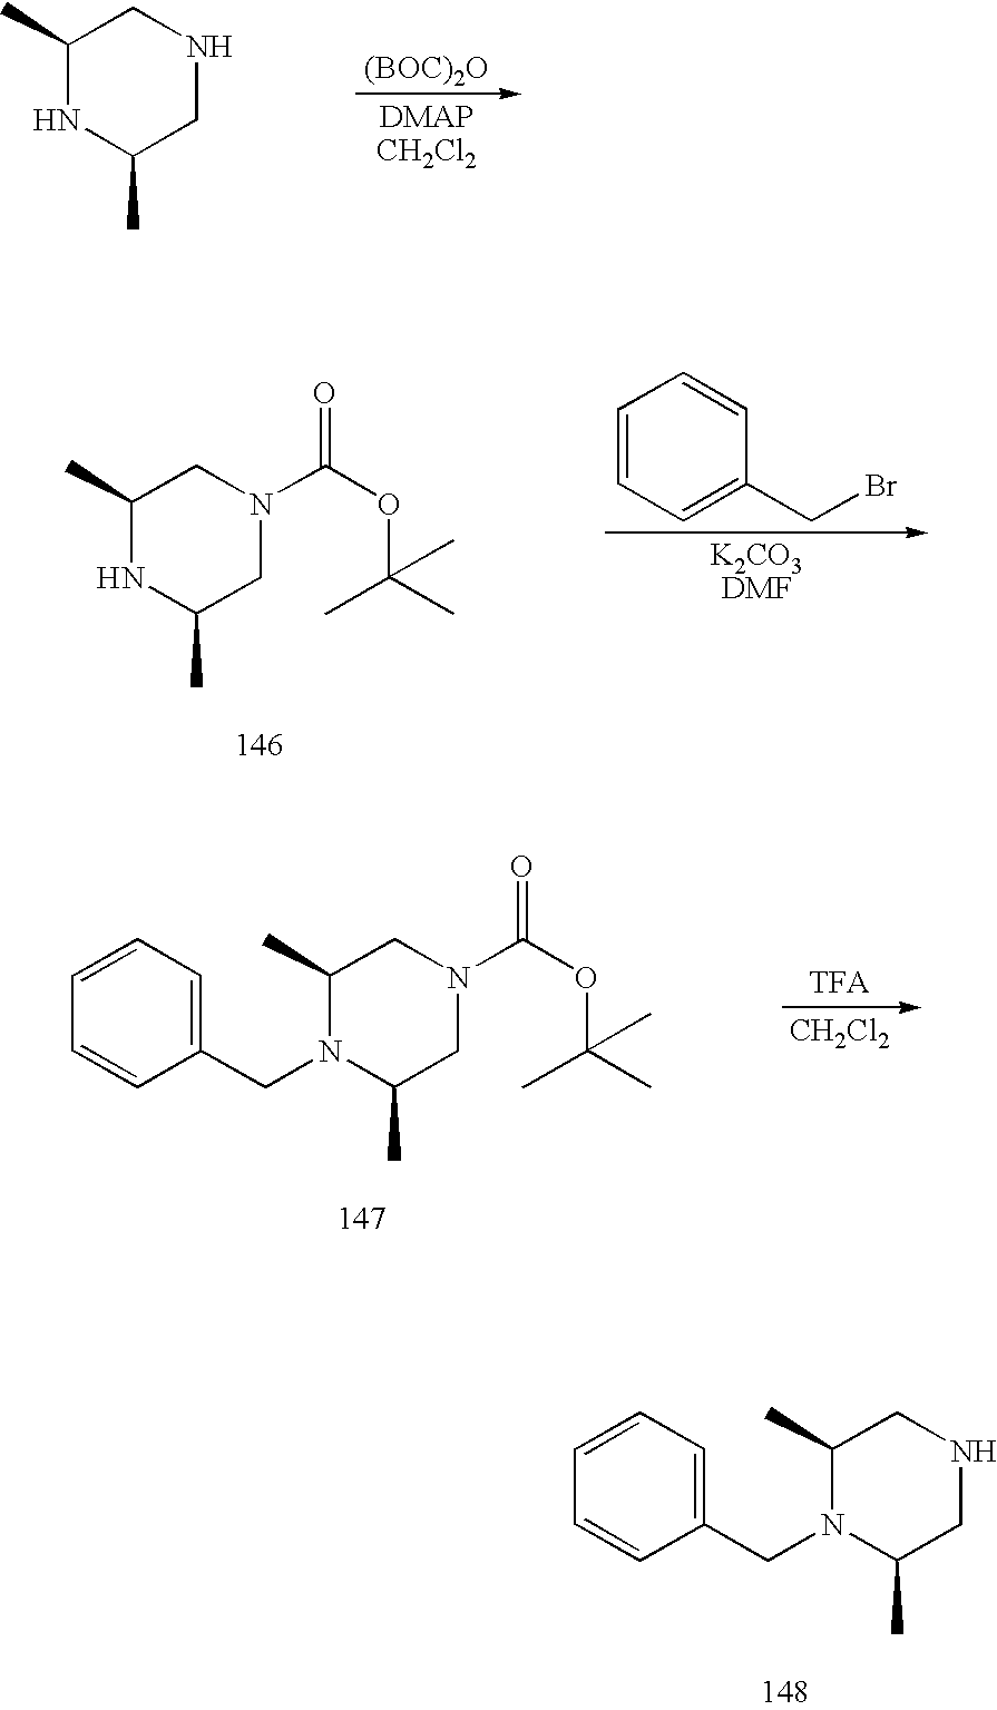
[(BOC)2O].C1(C)NC(C)CNC1.C1=CC=C(CBr)C=C1.C1(C)NC(C)CN(C(OC(C)(C)C)=O)C1.C1(C)N(CC2=CC=CC=C2)C(C)CN(C(OC(C)(C)C)=O)C1.[CH2Cl2].C1(C)N(CC2=CC=CC=C2)C(C)CNC1
